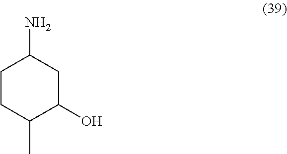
C1CC(C)C(O)CC1N
